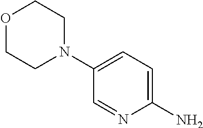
C1(N)=CC=C(N2CCOCC2)C=N1
